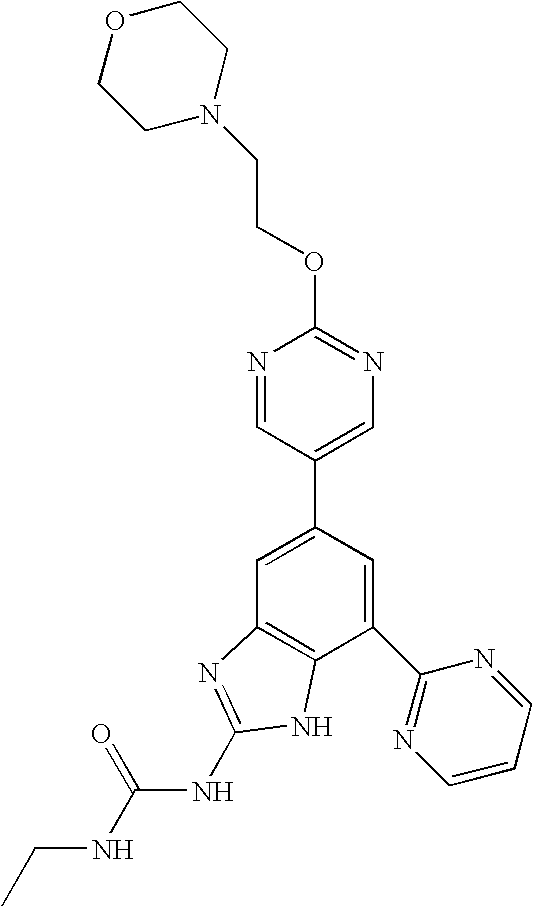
N1=CC(C2=CC3=C(C(C4=NC=CC=N4)=C2)NC(NC(NCC)=O)=N3)=CN=C1OCCN1CCOCC1
